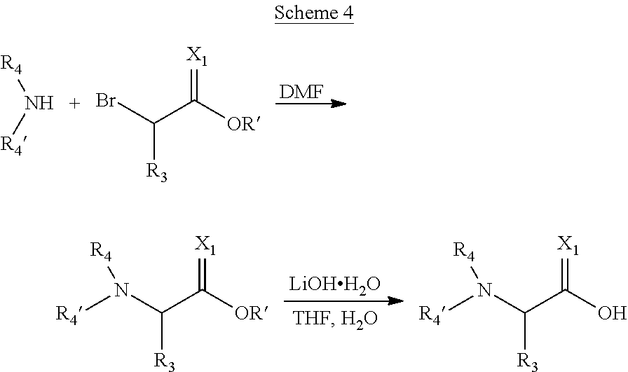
[DMF].[R4]N[R4].BrC(C([OR])=[X1])[R3].[LiOHH2O].[R4]N(C(C([OR])=[X1])[R3])[R4].[R4]N(C(C(O)=[X1])[R3])[R4]
